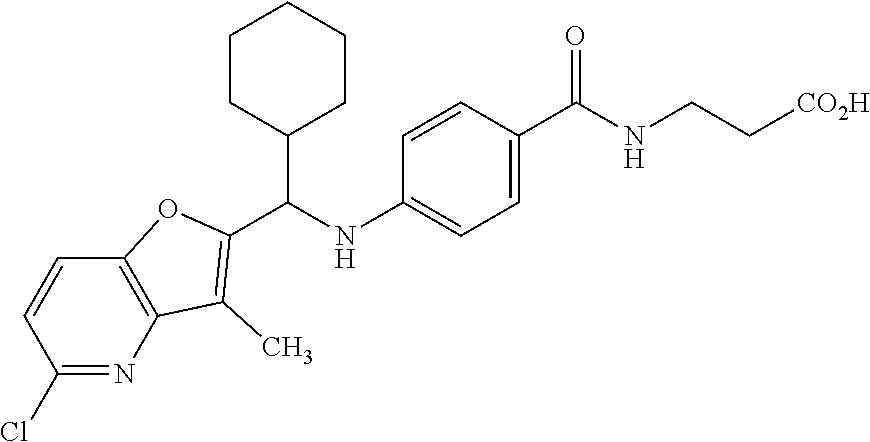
ClC1=NC2=C(C=C1)OC(C(NC1=CC=C(C(=O)NCC[CO2H])C=C1)C1CCCCC1)=C2C
